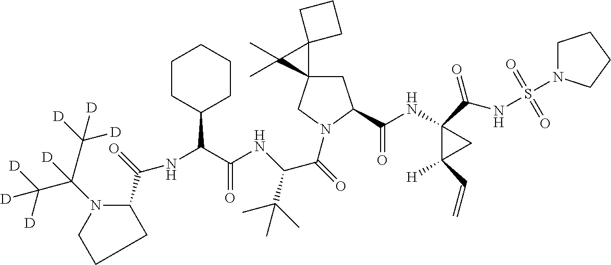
C1C2(CN(C(=O)C(NC(C(NC(=O)C3CCCN3C(C([D])([D])[D])(C([D])([D])[D])[D])C3CCCCC3)=O)C(C)(C)C)C1C(NC1(C(=O)NS(N3CCCC3)(=O)=O)C([H])(C=C)C1)=O)C1(C2(C)C)CCC1
